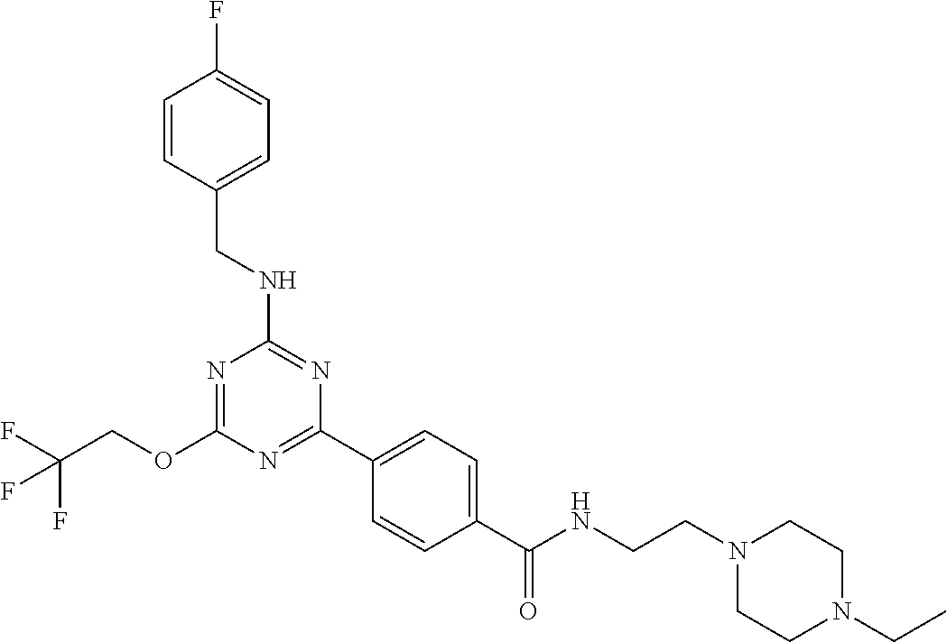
O(C1=NC(NCC2=CC=C(F)C=C2)=NC(C2=CC=C(C(NCCN3CCN(CC)CC3)=O)C=C2)=N1)CC(F)(F)F
